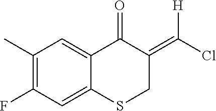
C1(C)=C(F)C=C2C(=C1)C(=O)C(=C(Cl)[H])CS2
